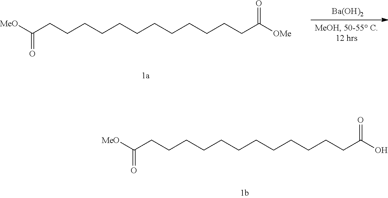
C(CCCCCCCCC([OMe])=O)CCCC([MeO])=O.[Ba(OH)2].C(CCCCCCCCC(O)=O)CCCC([MeO])=O
